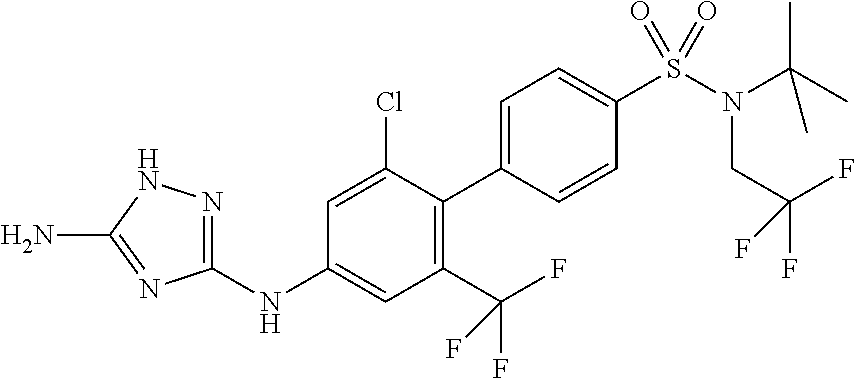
C1(NC2=CC(C(F)(F)F)=C(C3=CC=C(S(N(C(C)(C)C)CC(F)(F)F)(=O)=O)C=C3)C(Cl)=C2)=NNC(N)=N1
